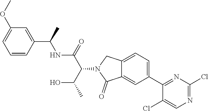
C12=CC(C3=NC(Cl)=NC=C3Cl)=CC=C1CN(C(C(NC(C1=CC(OC)=CC=C1)C)=O)C(C)O)C2=O
